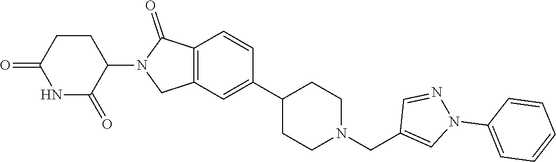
C1=CC2=C(C=C1C1CCN(CC3=CN(C4=CC=CC=C4)N=C3)CC1)CN(C1C(=O)NC(=O)CC1)C2=O
